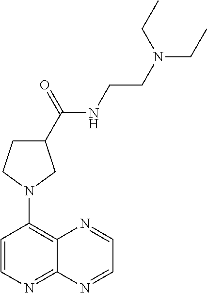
C1(C(NCCN(CC)CC)=O)CCN(C2=C3C(=NC=C2)N=CC=N3)C1
